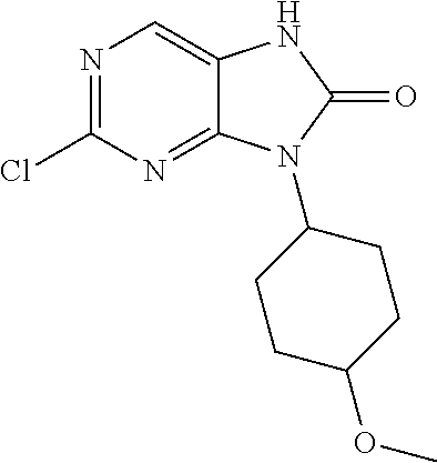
C1(Cl)=NC=C2C(=N1)N(C1CCC(OC)CC1)C(=O)N2
